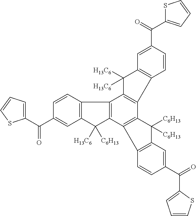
C1(C(C2=CC=CS2)=O)=CC2=C(C=C1)C1=C(C2([C6H13])[H13C6])C2=C(C3=C1C([H13C6])([H13C6])C1=C3C=CC(C(C3=CC=CS3)=O)=C1)C([C6H13])([C6H13])C1=C2C=CC(C(C2=CC=CS2)=O)=C1
